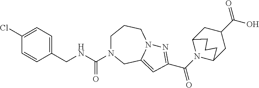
C1=CC(CNC(=O)N2CCCN3C(=CC(C(N4C5CC(C(O)=O)CC4CCC5)=O)=N3)C2)=CC=C1Cl
